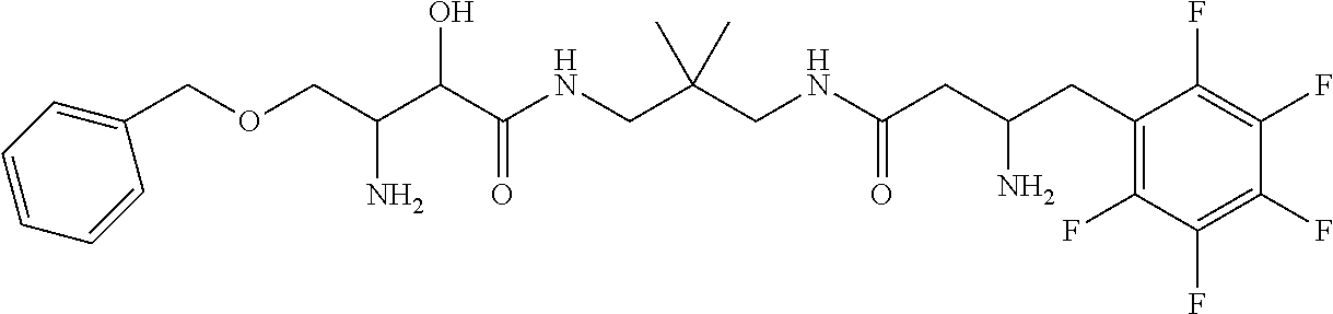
C(C(C(C(NCC(CNC(CC(CC1=C(F)C(F)=C(F)C(F)=C1F)N)=O)(C)C)=O)O)N)OCC1=CC=CC=C1
